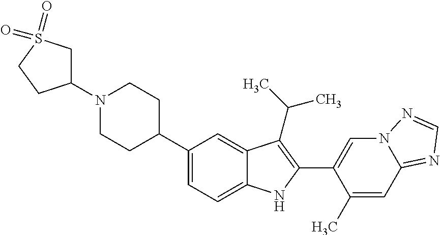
N1(C2CS(=O)(=O)CC2)CCC(C2=CC=C3C(=C2)C(C(C)C)=C(C2=CN4C(=NC=N4)C=C2C)N3)CC1
